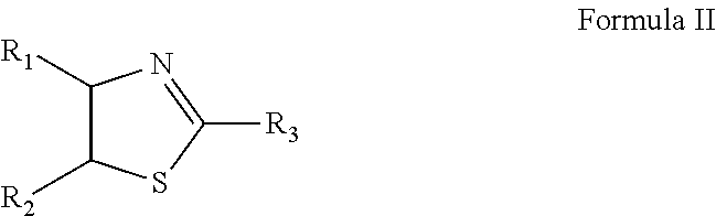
C1([R1])C([R2])SC([R3])=N1
